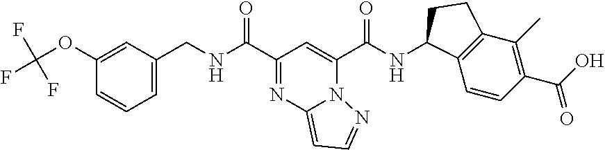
C(C1=NC2=CC=NN2C(C(NC2C3=C(C(C)=C(C(O)=O)C=C3)CC2)=O)=C1)(=O)NCC1=CC=CC(OC(F)(F)F)=C1
